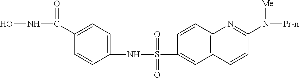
C1(S(NC2=CC=C(C(NO)=O)C=C2)(=O)=O)=CC2=C(C=C1)N=C(N([Pr-n])[Me])C=C2
